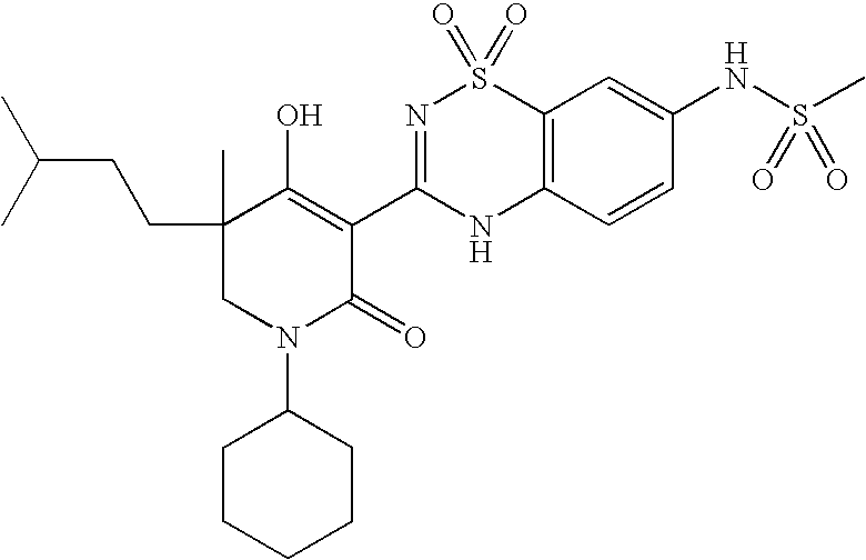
C12=C(C=CC(NS(C)(=O)=O)=C1)NC(C1=C(O)C(C)(CCC(C)C)CN(C3CCCCC3)C1=O)=NS2(=O)=O
